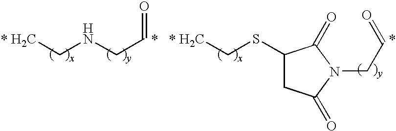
CCNCC=O.*.*.CCSC1CC(=O)N(CC=O)C1=O.*.*
